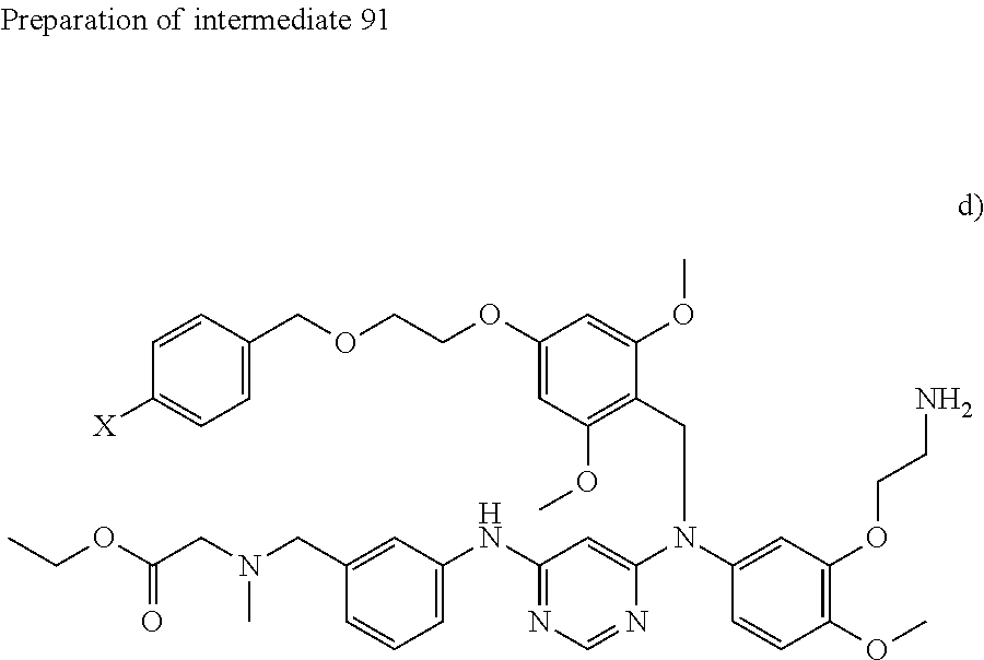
C1=C(COCCOC2=CC(OC)=C(CN(C3=CC(NC4=CC=CC(CN(CC(OCC)=O)C)=C4)=NC=N3)C3=CC(OCCN)=C(OC)C=C3)C(OC)=C2)C=CC([X])=C1
